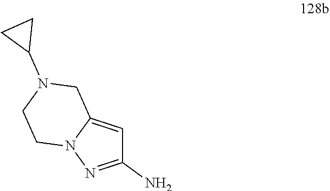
C1=C2N(N=C1N)CCN(C1CC1)C2
